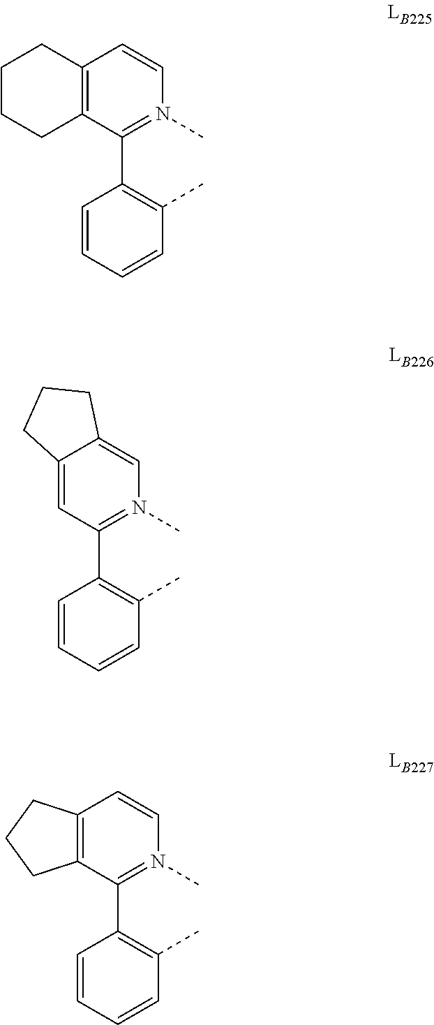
C12=C(C(C3=C(C)C=CC=C3)=N(C)C=C1)CCCC2.C12=CC(C3=C(C)C=CC=C3)=N(C)C=C1CCC2.C12=C(C(C3=C(C)C=CC=C3)=N(C)C=C1)CCC2
